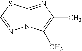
C12=NC(C)=C(C)N1N=CS2
